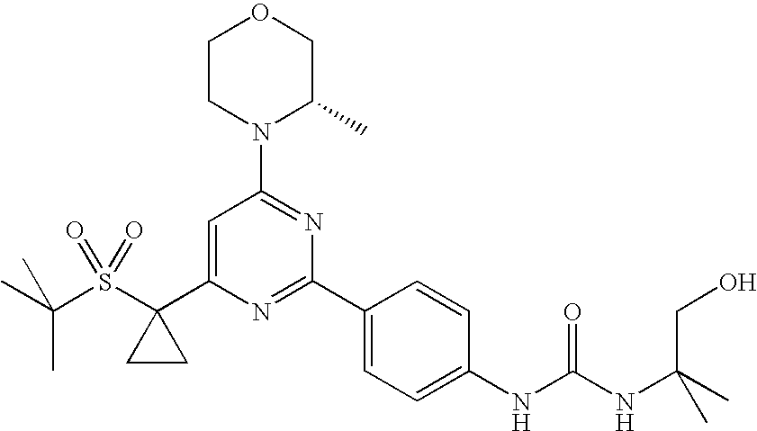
CC(S(C1(C2=CC(N3C(C)COCC3)=NC(C3=CC=C(NC(=O)NC(C)(CO)C)C=C3)=N2)CC1)(=O)=O)(C)C
